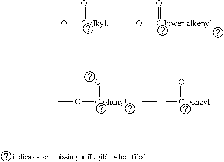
CO[C alkyl]=O.CO[C lower alkenyl]=O.CO[C phenyl]=O.CO[C benzyl]=O
